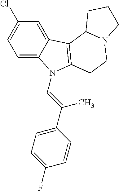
C1=C2C(=CC(Cl)=C1)C1=C(CCN3C1CCC3)N2C=C(C1=CC=C(F)C=C1)C
